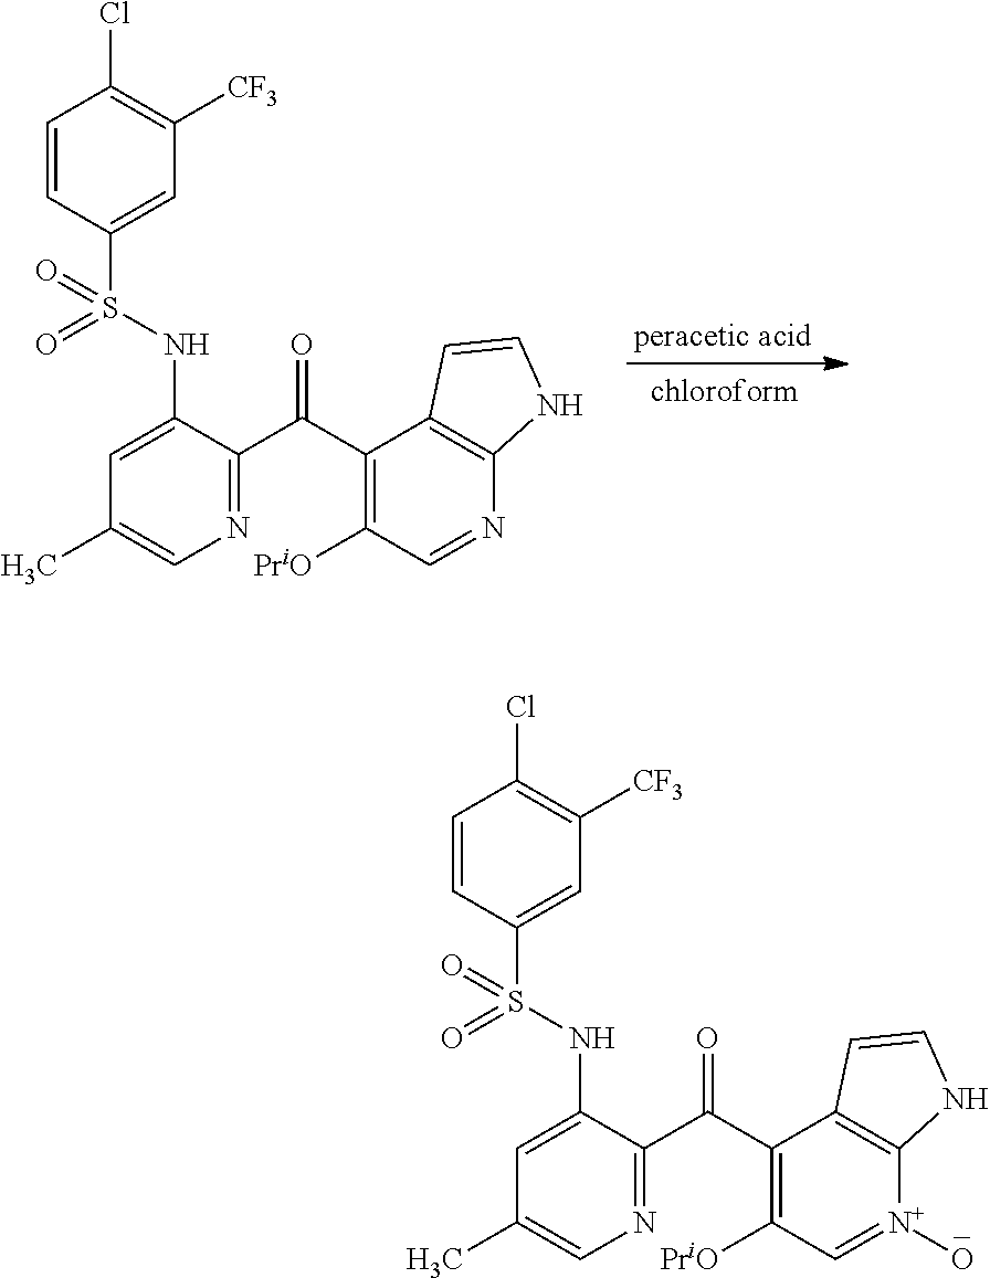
C1=CC(S(=O)(NC2=CC(C)=CN=C2C(=O)C2=C([PriO])C=NC3=C2C=CN3)=O)=CC([CF3])=C1Cl.C1=CC(S(=O)(NC2=CC(C)=CN=C2C(=O)C2=C([PriO])C=[N+](O)C3=C2C=CN3)=O)=CC([CF3])=C1Cl
